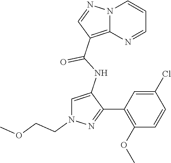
N12C(=C(C(NC3=CN(CCOC)N=C3C3=C(OC)C=CC(Cl)=C3)=O)C=N1)N=CC=C2
